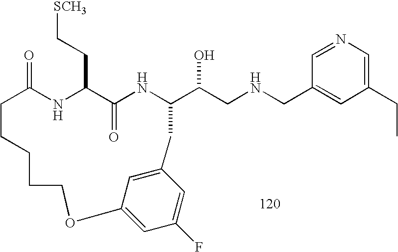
C1=NC=C(CC)C=C1CNCC(O)C1NC(=O)C(CC[SCH3])NC(=O)CCCCCOC2=CC(F)=CC(=C2)C1
